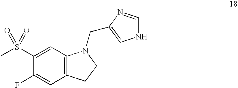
C1(S(C)(=O)=O)=CC2=C(C=C1F)CCN2CC1=CNC=N1
